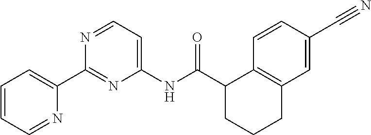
C1=CC=NC(C2=NC(NC(=O)C3C4=C(C=C(C#N)C=C4)CCC3)=CC=N2)=C1
